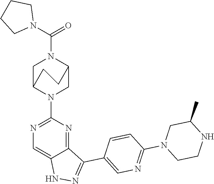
C1C2N(C3=NC=C4C(=N3)C(C3=CN=C(N5CCNC(C)C5)C=C3)=NN4)CC(N1C(N1CCCC1)=O)CC2
